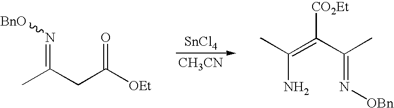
[SnCl4].[CH3CN].CC(CC([OEt])=O)=N[BnO].CC(=C(C(C)=N[OBn])[CO2Et])N
